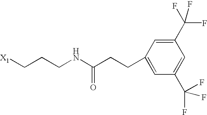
[X1]CCCNC(CCC1=CC(C(F)(F)F)=CC(C(F)(F)F)=C1)=O
